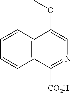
C12=C(C=CC=C1)C(OC)=CN=C2[CO2H]
